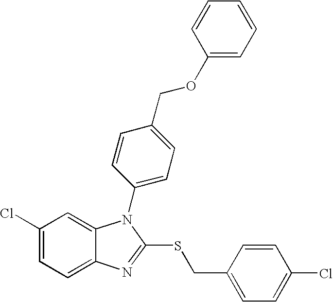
C1(Cl)=CC=C2C(=C1)N(C1=CC=C(COC3=CC=CC=C3)C=C1)C(SCC1=CC=C(Cl)C=C1)=N2
